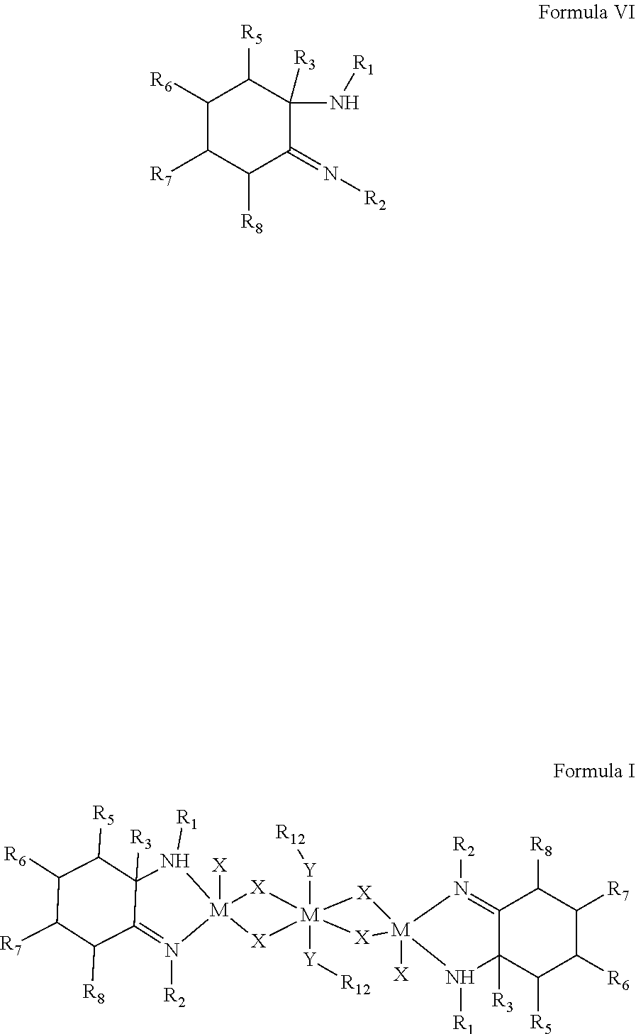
C1([R6])C([R7])C([R8])C(=N[R2])C(N[R1])([R3])C1[R5].[M]12([X])([X][M]3([Y][R12])([Y][R12])([X]1)[X][M]1([X])([X]3)N([R1])C3([R3])C(=N1[R2])C([R8])C([R7])C([R6])C3[R5])N([R2])=C1C([R8])C([R7])C([R6])C([R5])C1([R3])N2[R1]
